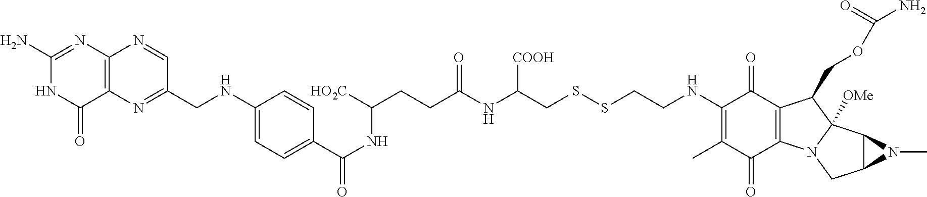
C12=C(N=C(CNC3=CC=C(C(NC(CCC(NC(CSSCCNC4=C(C)C(=O)C5=C(C4=O)C(COC(=O)N)C4([OMe])N5CC5C4N5C)[COOH])=O)[HO2C])=O)C=C3)C=N1)C(=O)NC(N)=N2
